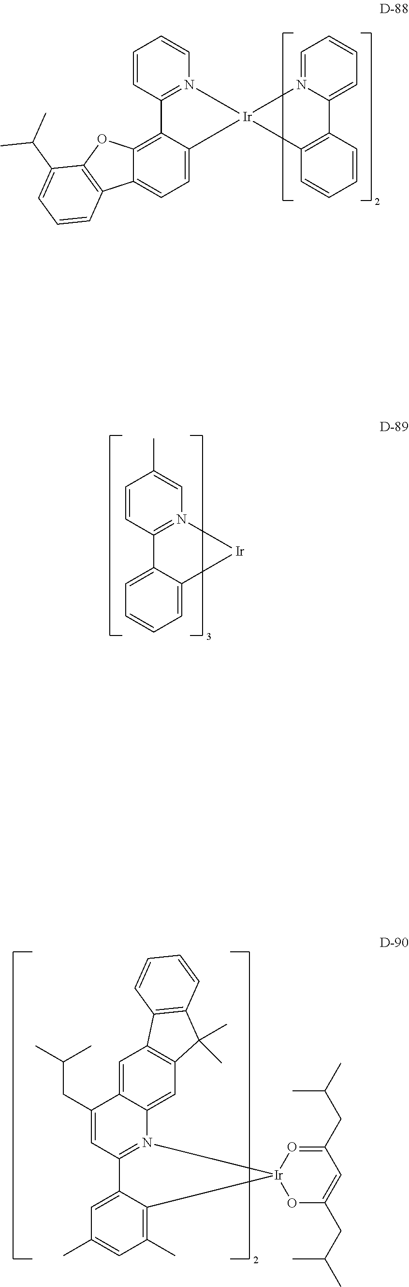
C1=CC2=N(C=C1C)[Ir]C1=CC=CC=C21.C1(CC(C)C)=CC2=N(C3=CC4=C(C=C13)C1=C(C4(C)C)C=CC=C1)[Ir]1(C3=C(C)C=C(C)C=C23)OC(CC(C)C)=CC(CC(C)C)=O1.C1=CC2=N(C=C1)[Ir]1(C3=CC=C4C(=C23)OC2=C4C=CC=C2C(C)C)N2=CC=CC=C2C2=C1C=CC=C2
